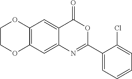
C12=C(C=C3C(=C1)C(=O)OC(C1=CC=CC=C1Cl)=N3)OCCO2
